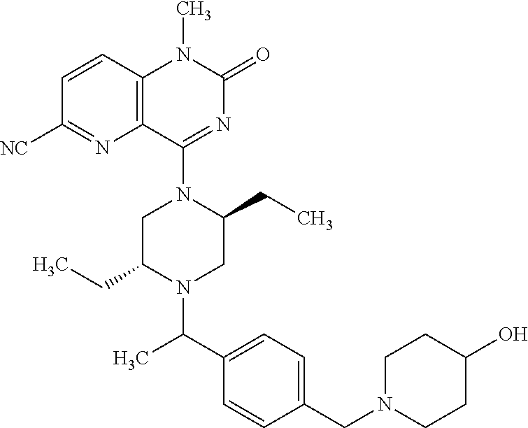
C12=C(C=CC([NC])=N1)N(C)C(=O)N=C2N1CC(CC)N(C(C2=CC=C(CN3CCC(O)CC3)C=C2)C)CC1CC
